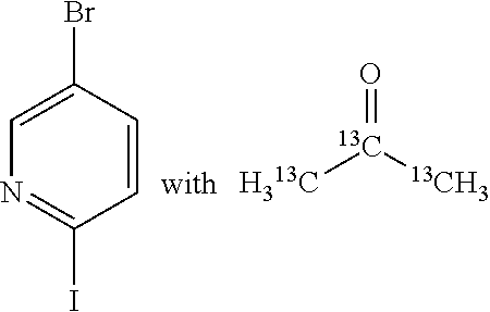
IC1=NC=C(Br)C=C1.O=[13C]([H313C])[13CH3]
